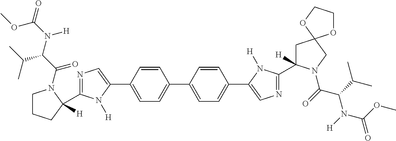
C1(C2([H])CCCN2C(C(N(C(=O)OC)[H])C(C)C)=O)=NC=C(C2=CC=C(C3=CC=C(C4=CN=C(C5([H])CC6(CN5C(=O)C(C(C)C)N([H])C(OC)=O)OCCO6)N4[H])C=C3)C=C2)N1[H]
